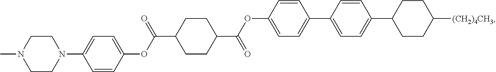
C1CC(C(OC2=CC=C(C3=CC=C(C4CCC([(CH2)4CH3])CC4)C=C3)C=C2)=O)CCC1C(OC1=CC=C(N2CCN(C)CC2)C=C1)=O
